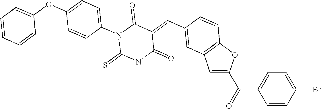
C1=C(C(=O)C2=CC=C(Br)C=C2)OC2=C1C=C(C=C1C(=O)N(C3=CC=C(OC4=CC=CC=C4)C=C3)C(=S)NC1=O)C=C2
